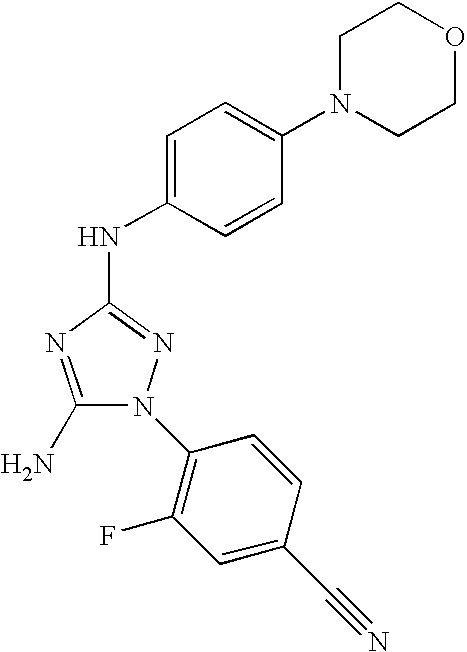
C1(N)=NC(NC2=CC=C(N3CCOCC3)C=C2)=NN1C1=C(F)C=C(C#N)C=C1
